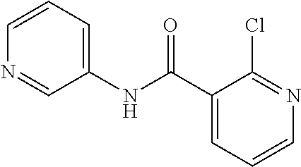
C1(C(NC2=CC=CN=C2)=O)=CC=CN=C1Cl
